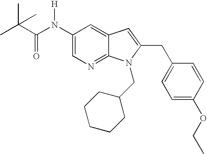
C1(N(C(C(C)(C)C)=O)[H])=CN=C2C(=C1)C=C(CC1=CC=C(OCC)C=C1)N2CC1CCCCC1
